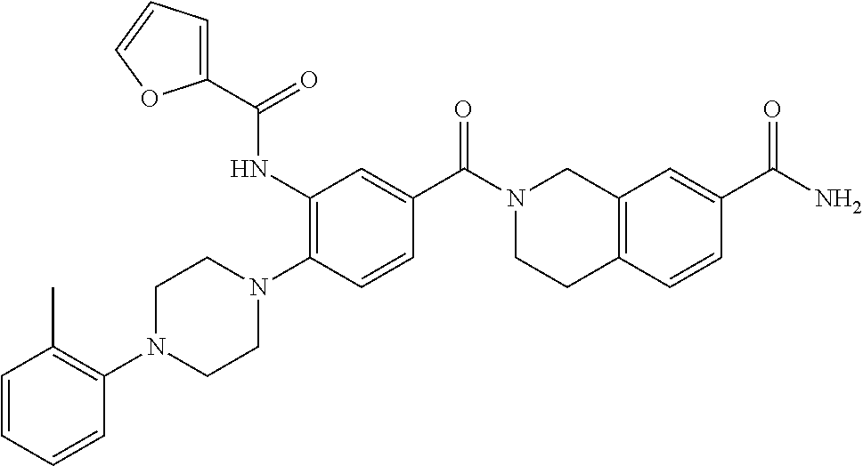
C1=CC=CC(N2CCN(C3=C(NC(C4=CC=CO4)=O)C=C(C(N4CCC5=C(C4)C=C(C(N)=O)C=C5)=O)C=C3)CC2)=C1C
